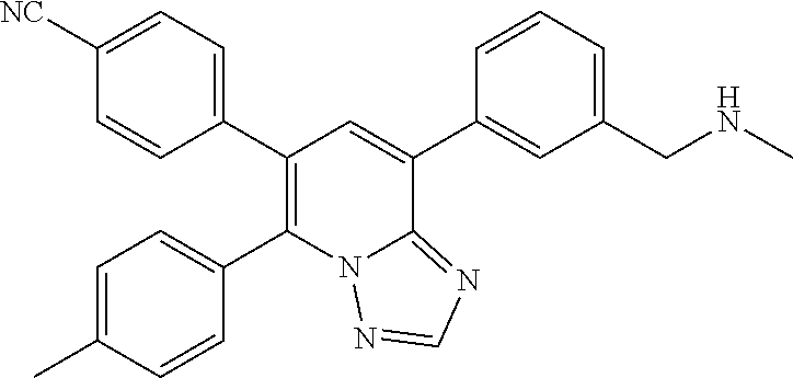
C1([NC])=CC=C(C2=C(C3=CC=C(C)C=C3)N3C(=NC=N3)C(C3=CC(CNC)=CC=C3)=C2)C=C1
